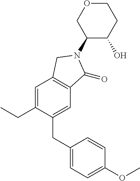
C1(CC2=CC=C(OC)C=C2)=CC2=C(C=C1CC)CN(C1C(O)CCOC1)C2=O
